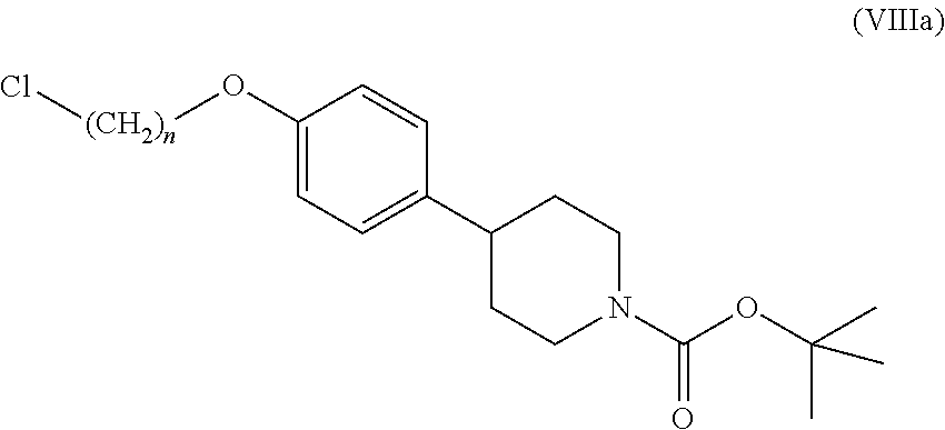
C1(O[(CH2)n]Cl)=CC=C(C2CCN(C(OC(C)(C)C)=O)CC2)C=C1
